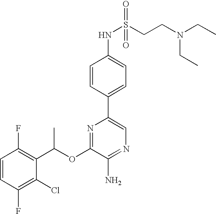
C1=CC(F)=C(Cl)C(C(OC2=NC(C3=CC=C(NS(=O)(=O)CCN(CC)CC)C=C3)=CN=C2N)C)=C1F
